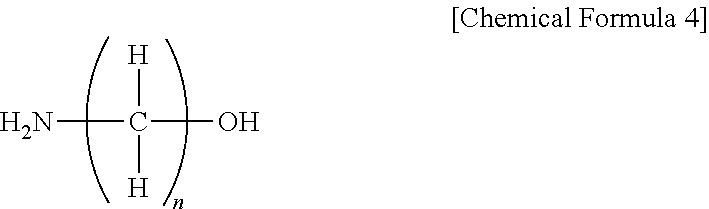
NC(O)([H])[H]
